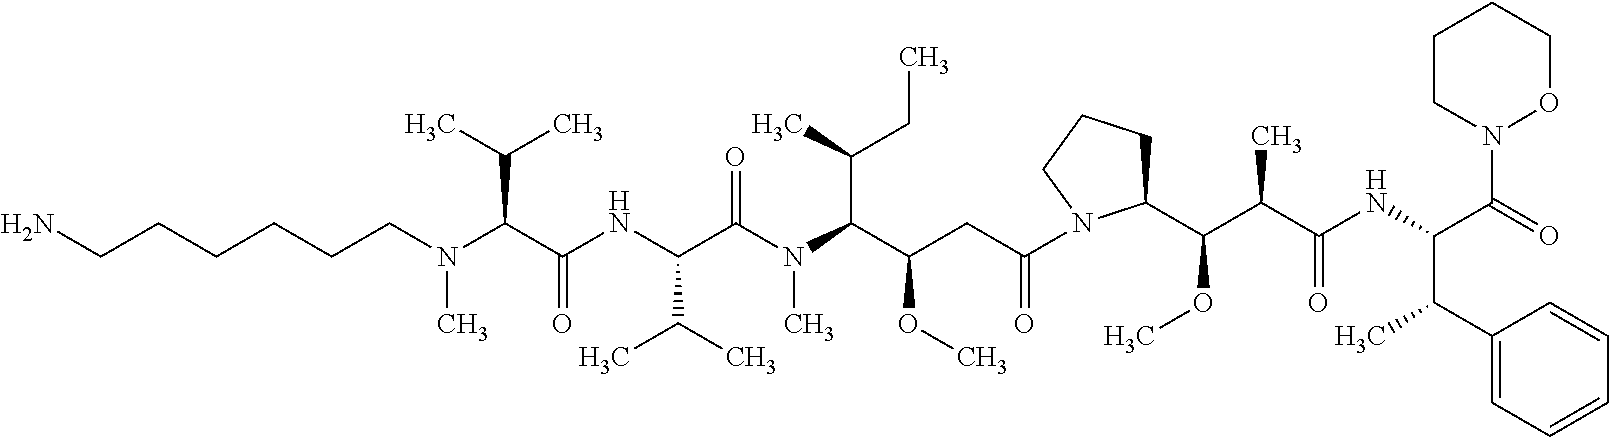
N1(C(=O)C(NC(C(C(C2CCCN2C(CC(C(N(C(C(NC(C(N(C)CCCCCCN)C(C)C)=O)C(C)C)=O)C)C(C)CC)OC)=O)OC)C)=O)C(C2=CC=CC=C2)C)OCCCC1
